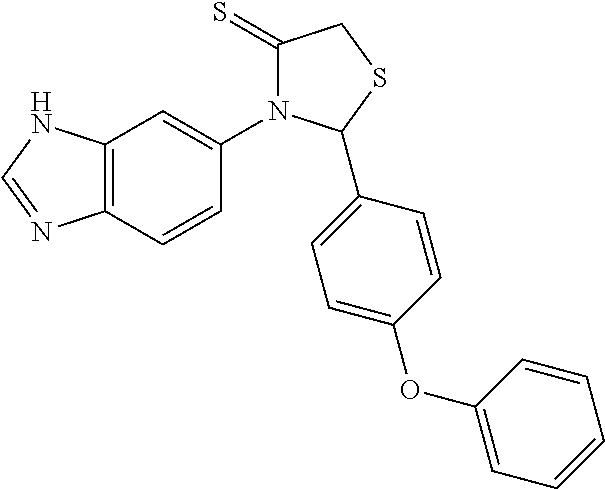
C1(=S)N(C2=CC3=C(C=C2)N=CN3)C(C2=CC=C(OC3=CC=CC=C3)C=C2)SC1
